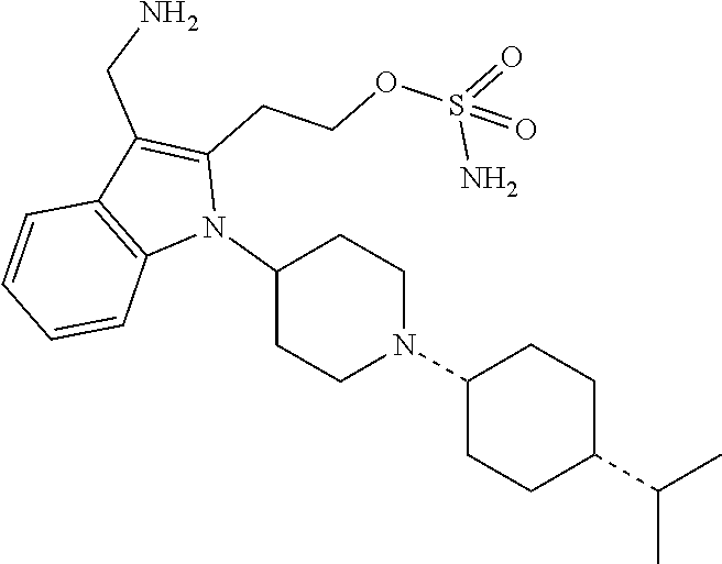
N1(C2CCN(C3CCC(C(C)C)CC3)CC2)C(CCOS(=O)(N)=O)=C(CN)C2=C1C=CC=C2
